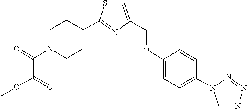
C1=C(COC2=CC=C(N3C=NN=N3)C=C2)N=C(C2CCN(C(=O)C(OC)=O)CC2)S1
